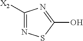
N1=C([X2])N=C(O)S1
